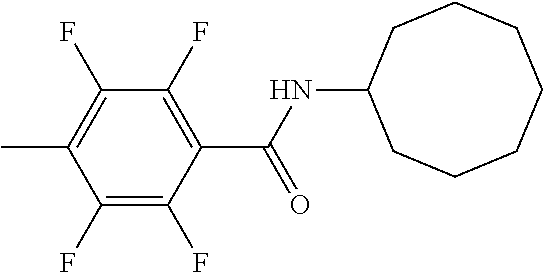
C1(F)=C(C)C(F)=C(F)C(C(=O)NC2CCCCCCC2)=C1F
